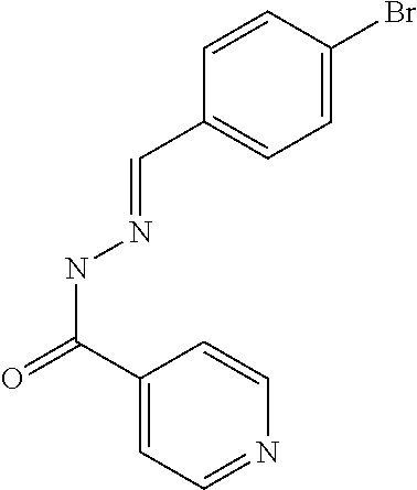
C1=CC(Br)=CC=C1C=NNC(=O)C1=CC=NC=C1
